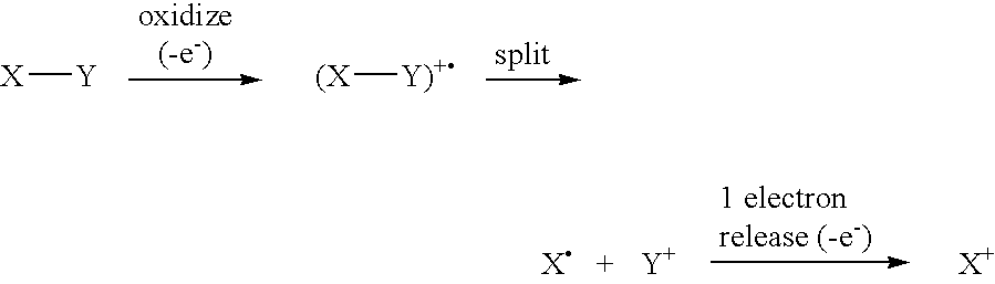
[X][Y].[(X][Y)+]
